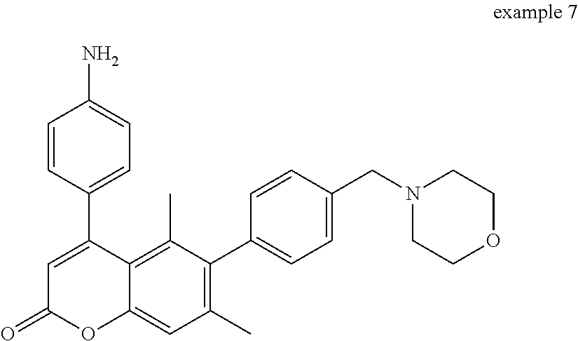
C1=CC(C2=CC(=O)OC3=CC(C)=C(C4=CC=C(CN5CCOCC5)C=C4)C(C)=C23)=CC=C1N
